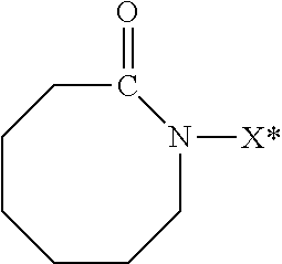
C1CCCN([X*])C(=O)CC1
